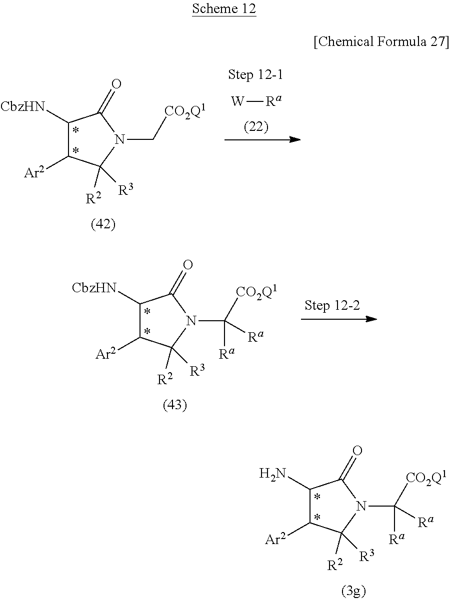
C1([CbzHN])C([Ar2])C([R2])([R3])N(C[CO2Q1])C1=O.[W][Ra].C1([CbzHN])C([Ar2])C([R2])([R3])N(C([Ra])([Ra])[CO2Q1])C1=O.C1(N)C([Ar2])C([R2])([R3])N(C([CO2Q1])([Ra])[Ra])C1=O
